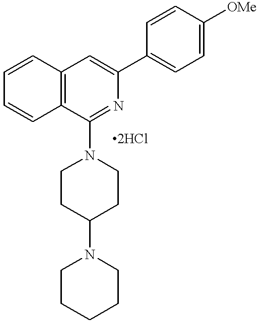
C1=CC2=C(C=C1)C(N1CCC(N3CCCCC3)CC1)=NC(C1=CC=C([OMe])C=C1)=C2
